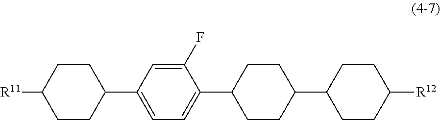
C1(F)=CC(C2CCC([R11])CC2)=CC=C1C1CCC(C2CCC([R12])CC2)CC1
